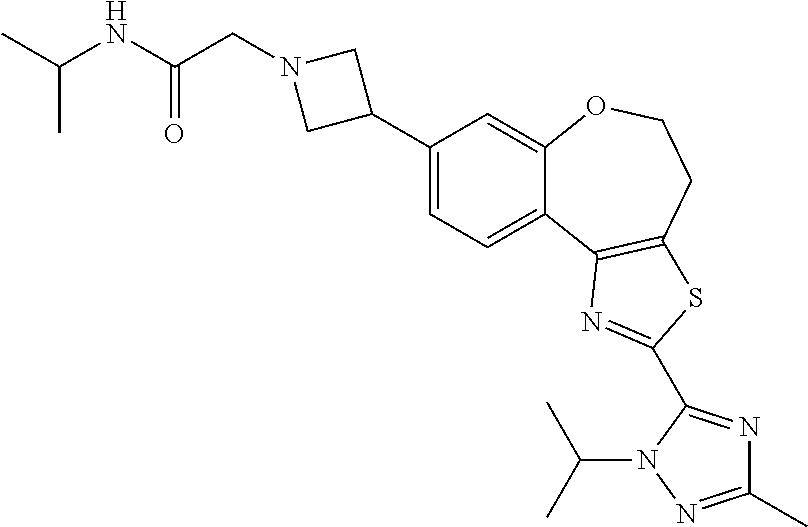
C1(C2CN(CC(NC(C)C)=O)C2)=CC=C2C(=C1)OCCC1=C2N=C(C2=NC(C)=NN2C(C)C)S1
